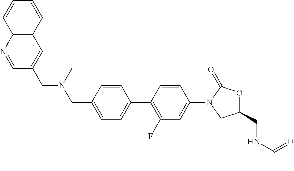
C1(CNC(C)=O)OC(=O)N(C2=CC(F)=C(C3=CC=C(CN(C)CC4=CC5=C(N=C4)C=CC=C5)C=C3)C=C2)C1
